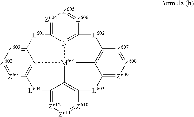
[Z604]1=C2N3=C([Z606]=[Z605]1)[L602]C1=C4[M601]35N3=C([Z601]=[Z602][Z603]=C3[L601]2)[L604]C2=[Z612][Z611]=[Z610]C(=C52)[L603]C4=[Z609][Z608]=[Z607]1
